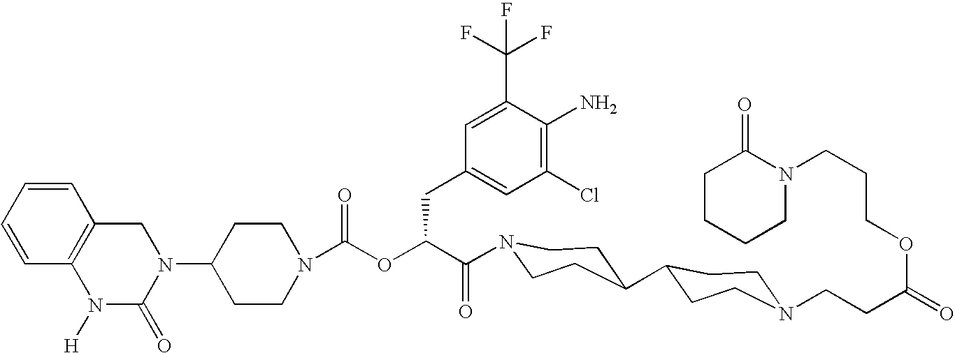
N1(C2CCN(C(OC(C(=O)N3CCC(C4CCN(CCC(=O)OCCCN5C(=O)CCCC5)CC4)CC3)CC3=CC(Cl)=C(N)C(C(F)(F)F)=C3)=O)CC2)CC2=C(N([H])C1=O)C=CC=C2
